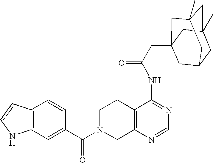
C1N(C(C2=CC3=C(C=C2)C=CN3)=O)CC2=C(C1)C(NC(=O)CC13CC4CC(C)(CC(C)(C1)C4)C3)=NC=N2
